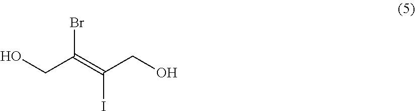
BrC(=C(CO)I)CO
